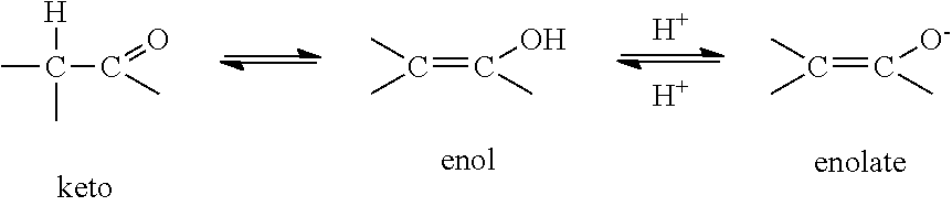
[H].[H].CC([H])(C)C(=O)C.C(C)(C)=C(O)C.C(C)(C)=C([O-])C
